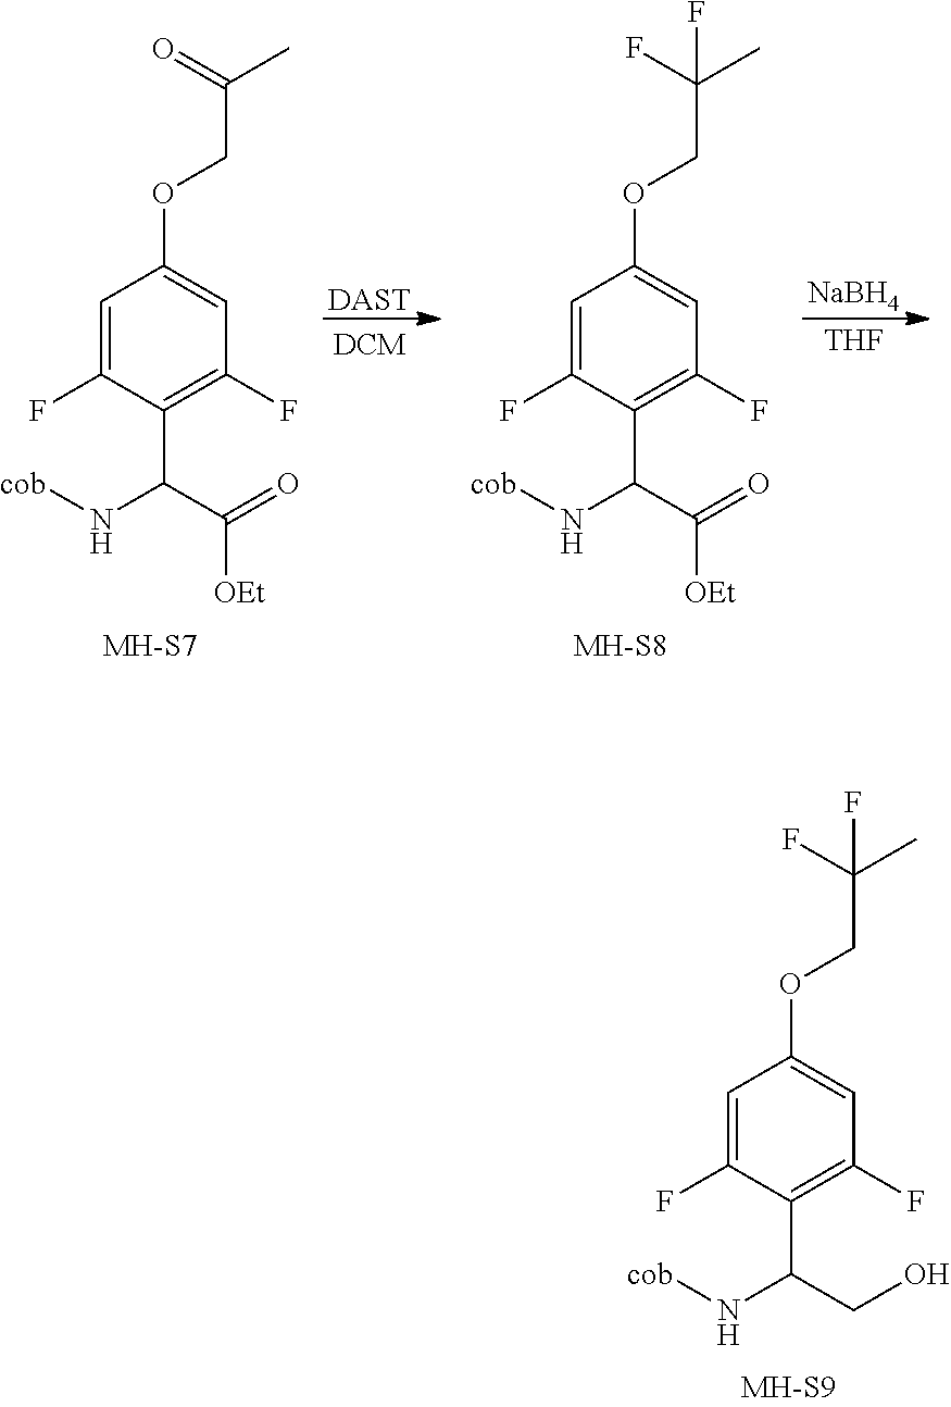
C1=C(F)C(C(C(=O)[OEt])N[cob])=C(F)C=C1OCC(C)=O.[DAST].C1=C(F)C(C(C(=O)[OEt])N[cob])=C(F)C=C1OCC(C)(F)F.[NaBH4].[THF].C1=C(F)C(C(CO)N[cob])=C(F)C=C1OCC(C)(F)F
